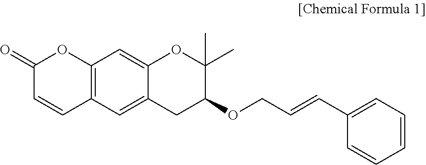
C12=C(C=C3C(=C1)OC(C)(C)C(OCC=CC1=CC=CC=C1)C3)C=CC(=O)O2
